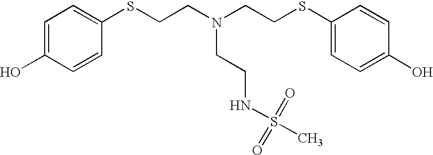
C1=C(O)C=CC(SCCN(CCSC2=CC=C(O)C=C2)CCNS(C)(=O)=O)=C1
